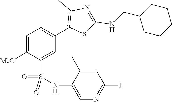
C(NC1=NC(C)=C(C2=CC=C([MeO])C(S(=O)(=O)NC3=CN=C(F)C=C3C)=C2)S1)C1CCCCC1
